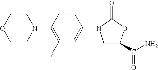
C1(C(N)=O)CN(C2=CC(F)=C(N3CCOCC3)C=C2)C(=O)O1
